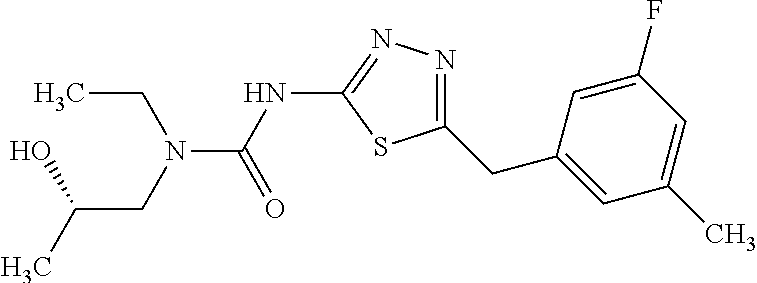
N(C(NC1=NN=C(CC2=CC(C)=CC(F)=C2)S1)=O)(CC)CC(O)C
